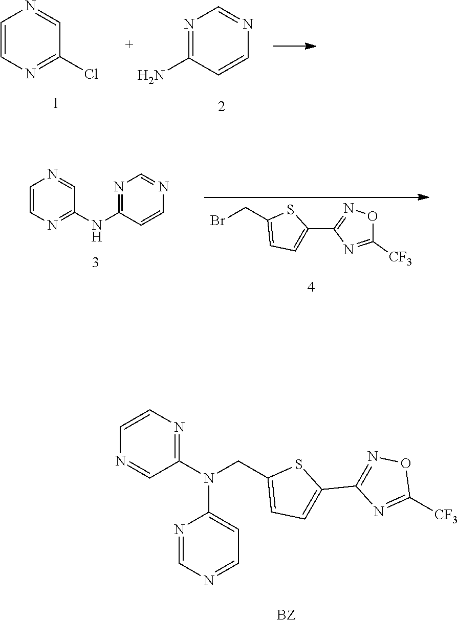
C1=CN=C(Cl)C=N1.N1=C(N)C=CN=C1.N1=CC(N(CC2=CC=C(C3=NOC([CF3])=N3)S2)C2=CC=NC=N2)=NC=C1.[BZ].C1=CN=C(NC2=NC=NC=C2)C=N1.BrCC1=CC=C(C2=NOC([CF3])=N2)S1
